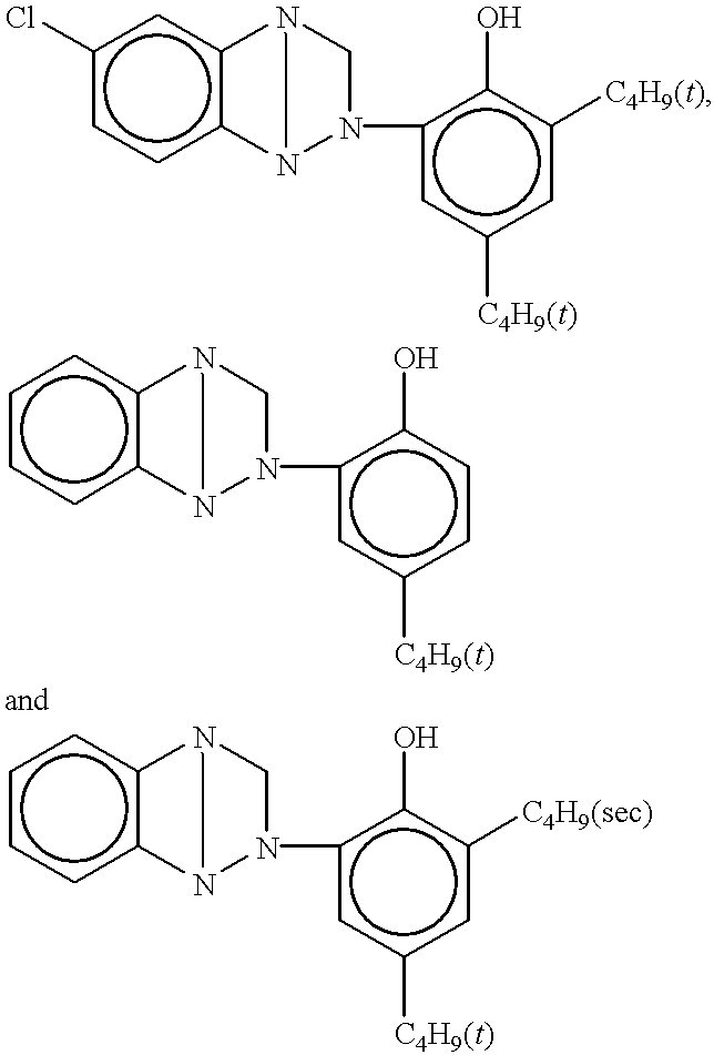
c1(Cl)ccc2c(c1)N1N2N(c2cc([C4H9(t)])cc([C4H9(t)])c2O)C1.c1ccc2c(c1)N1N2N(c2cc([C4H9(t)])ccc2O)C1.c1ccc2c(c1)N1N2N(c2cc([C4H9(t)])cc([C4H9(sec)])c2O)C1
